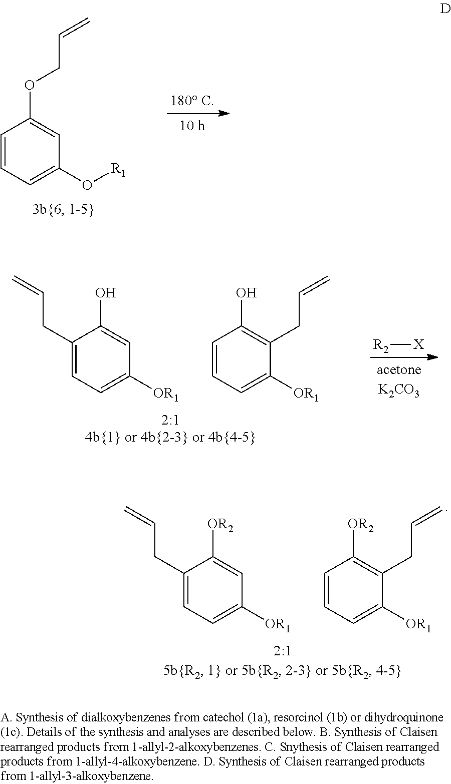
C1=CC=C(O[R1])C=C1OCC=C.[R2][X].C1=CC=C([OR1])C(CC=C)=C1O.C1(CC=C)=CC=C([OR1])C=C1O.C1=CC=C([OR1])C(CC=C)=C1[OR2].C1(CC=C)=CC=C([OR1])C=C1[OR2]
